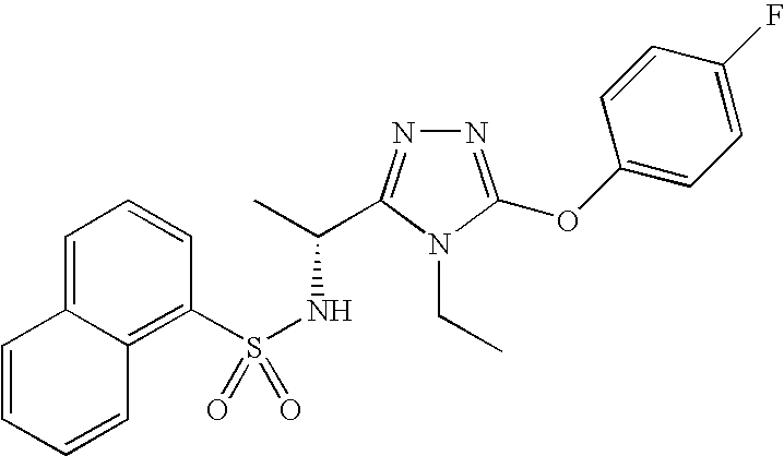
S(NC(C)C1=NN=C(OC2=CC=C(F)C=C2)N1CC)(=O)(C1=C2C(=CC=C1)C=CC=C2)=O
